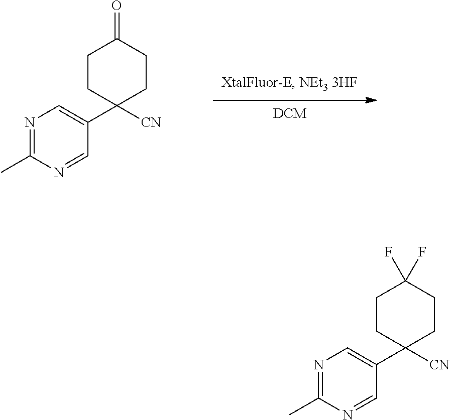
C1CC(C2=CN=C(C)N=C2)([CN])CCC1=O.C1CC(C2=CN=C(C)N=C2)([CN])CCC1(F)F
